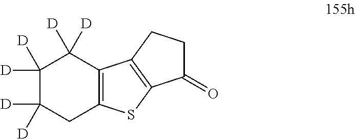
C1([D])([D])C([D])([D])CC2=C(C1([D])[D])C1=C(S2)C(=O)CC1
